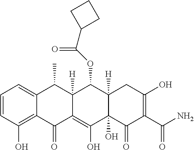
C1=CC(O)=C2C(=C1)C(C)C1([H])C(=C(O)C3(O)C([H])(C1OC(C1CCC1)=O)CC(O)=C(C(N)=O)C3=O)C2=O
